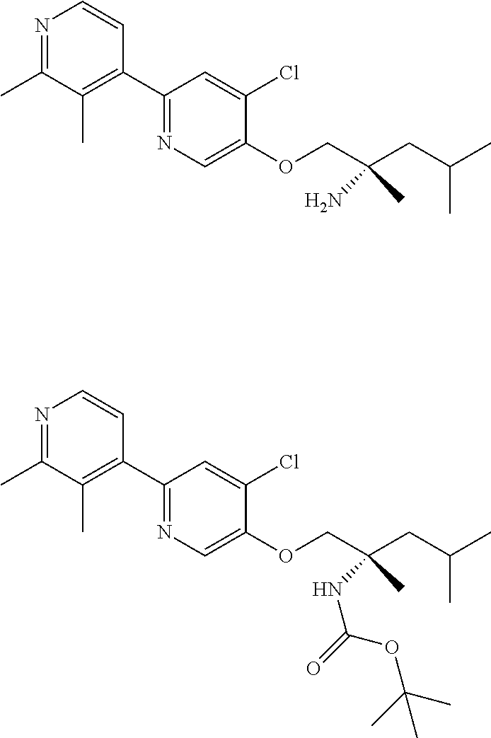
N1=C(C)C(C)=C(C2=NC=C(OCC(CC(C)C)(N)C)C(Cl)=C2)C=C1.N1=C(C)C(C)=C(C2=NC=C(OCC(CC(C)C)(NC(=O)OC(C)(C)C)C)C(Cl)=C2)C=C1
